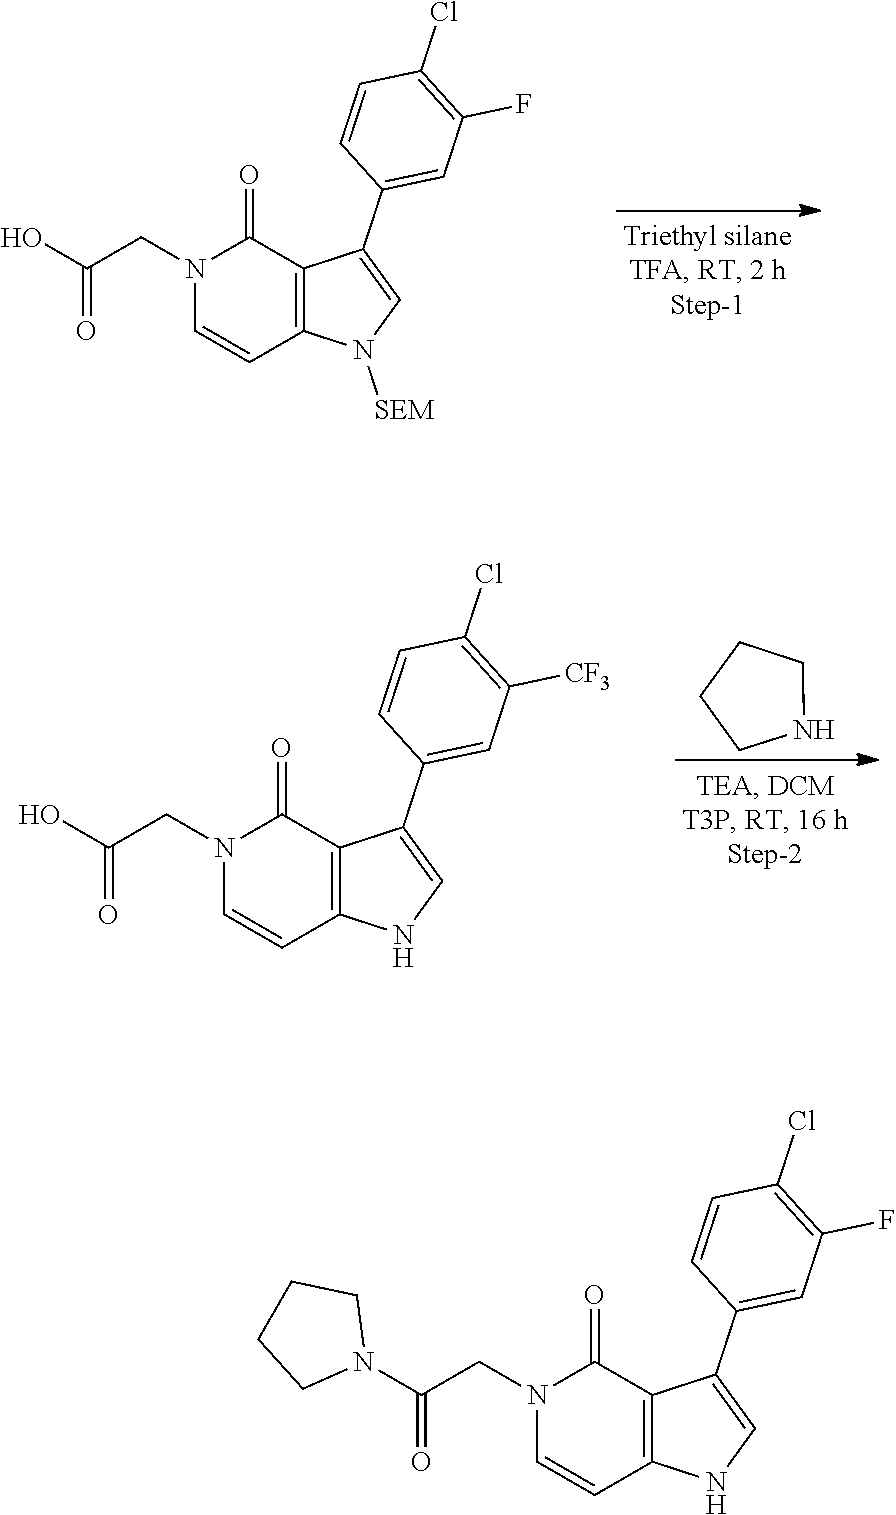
C1=CC(Cl)=C(F)C=C1C1=CN([SEM])C2=C1C(=O)N(CC(O)=O)C=C2.C1=CC(Cl)=C([CF3])C=C1C1=CNC2=C1C(=O)N(CC(O)=O)C=C2.C1CCNC1.C1=CC(Cl)=C(F)C=C1C1=CNC2=C1C(=O)N(CC(N1CCCC1)=O)C=C2
